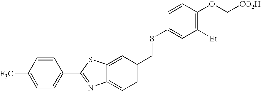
C1=CC([F3C])=CC=C1C1=NC2=CC=C(CSC3=CC([Et])=C(OC[CO2H])C=C3)C=C2S1
